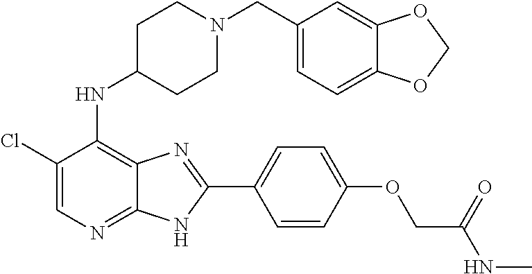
C1(Cl)=CN=C2C(=C1NC1CCN(CC3=CC=C4C(=C3)OCO4)CC1)N=C(C1=CC=C(OCC(NC)=O)C=C1)N2
